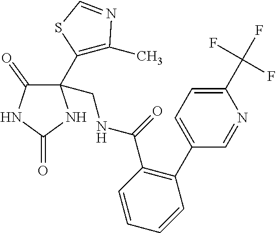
C1(C(F)(F)F)=CC=C(C2=C(C(NCC3(C4=C(C)N=CS4)C(=O)NC(=O)N3)=O)C=CC=C2)C=N1
